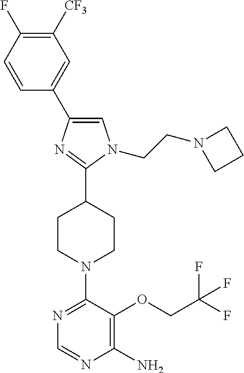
C1([CF3])=C(F)C=CC(C2=CN(CCN3CCC3)C(C3CCN(C4=NC=NC(N)=C4OCC(F)(F)F)CC3)=N2)=C1
